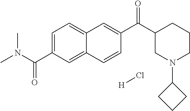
C1=C(C(N(C)C)=O)C=C2C(=C1)C=C(C(C1CN(C3CCC3)CCC1)=O)C=C2.[H]Cl
